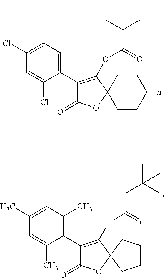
C1(C2=C(OC(CC(C)(C)C)=O)C3(OC2=O)CCCC3)=C(C)C=C(C)C=C1C.C1(C2=C(OC(C(C)(CC)C)=O)C3(OC2=O)CCCCC3)=CC=C(Cl)C=C1Cl
